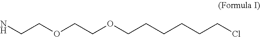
C(COCCOCCCCCCCl)N
